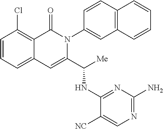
ClC1=C2C(=CC=C1)C=C(C([Me])NC1=NC(N)=NC=C1[NC])N(C1=CC3=C(C=C1)C=CC=C3)C2=O
